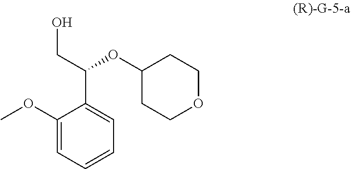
O(C1CCOCC1)C(C1=CC=CC=C1OC)CO
